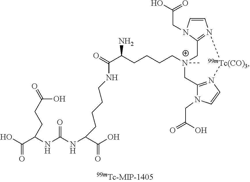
C(NC(NC(C(O)=O)CCCCNC(C(CCCC[N+]1(C)CC2=N(C=CN2CC(=O)O)[99mTc(CO)3]N2=C(C1)N(CC(O)=O)C=C2)N)=O)=O)(C(O)=O)CCC(=O)O
